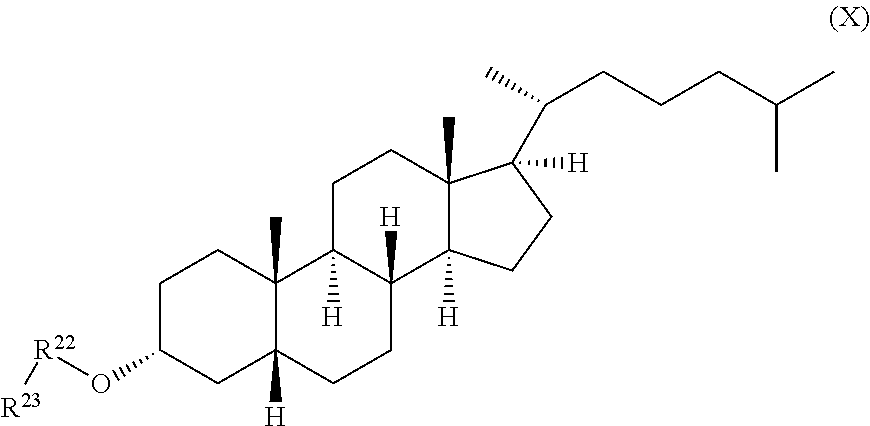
C1C(O[R22][R23])CC2([H])C(C)(C1)C1([H])C([H])(CC2)C2([H])C(C)(CC1)C([H])(C(C)CCCC(C)C)CC2
